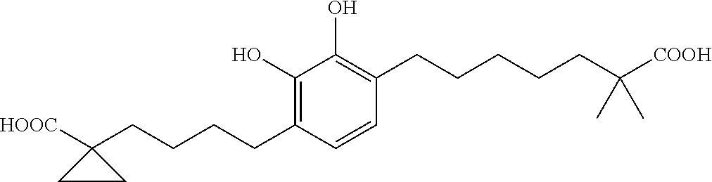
C1(CCCCC2([HOOC])CC2)=C(O)C(O)=C(CCCCCC([COOH])(C)C)C=C1
